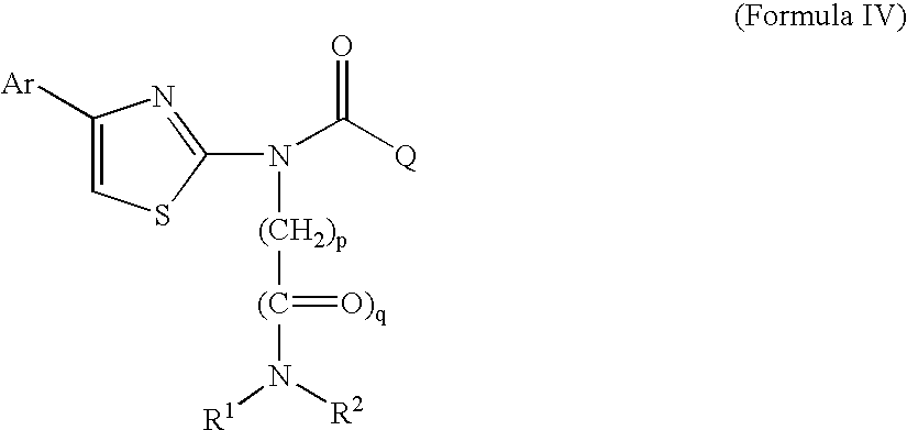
C1([Ar])=CSC(N(C([Q])=O)[(CH2)p][(C](=[O)q])N([R2])[R1])=N1
